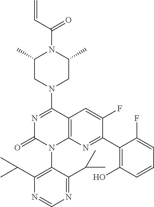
C12=C(N=C(C3=C(O)C=CC=C3F)C(F)=C1)N(C1=C(C(C)C)N=CN=C1C(C)C)C(=O)N=C2N1CC(C)N(C(=O)C=C)C(C)C1
